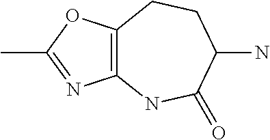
C12=C(OC(C)=N1)CCC(N)C(=O)N2
